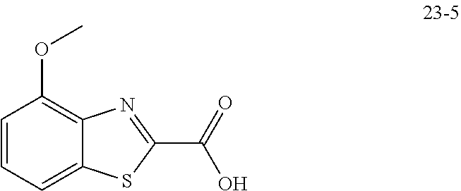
C1=CC=C2C(=C1OC)N=C(C(=O)O)S2
